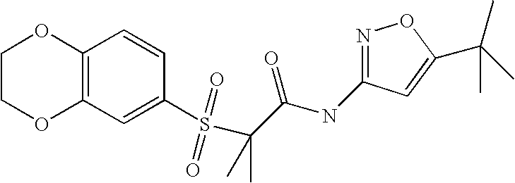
C12=C(C=C(S(C(C(NC3=NOC(C(C)(C)C)=C3)=O)(C)C)(=O)=O)C=C1)OCCO2
